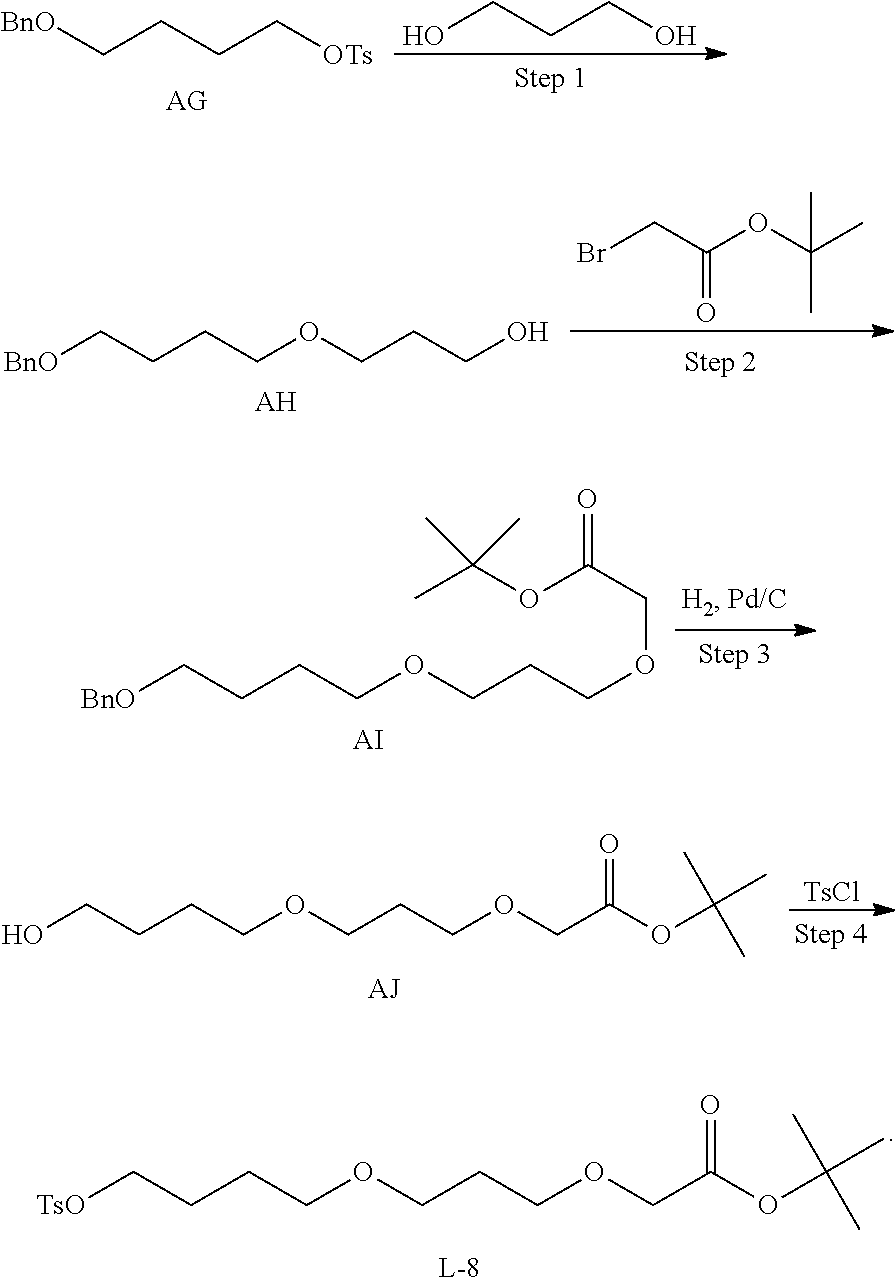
[BnO]CCCC[OTs].OCCCO.[BnO]CCCCOCCCO.[AH].C(=O)(OC(C)(C)C)CBr.[BnO]CCCCOCCCOCC(OC(C)(C)C)=O.[AI].OCCCCOCCCOCC(=O)OC(C)(C)C.[AJ].[TsCl].[TsO]CCCCOCCCOCC(=O)OC(C)(C)C
